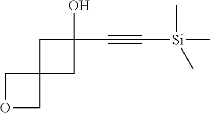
C12(COC1)CC(C#C[Si](C)(C)C)(O)C2
